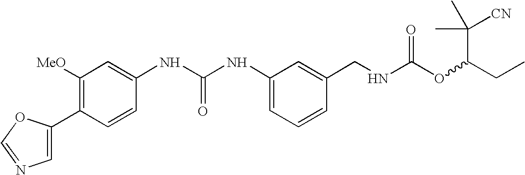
C1=C(C2=C([MeO])C=C(NC(NC3=CC=CC(CNC(OC(CC)C(C)([CN])C)=O)=C3)=O)C=C2)OC=N1
